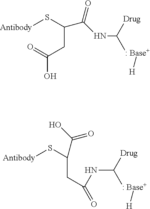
[Antibody]SC(CC(O)=O)C(NC([Drug])[: Base+][H])=O.[Antibody]SC(CC(=O)NC([: Base+][H])[Drug])C(O)=O
